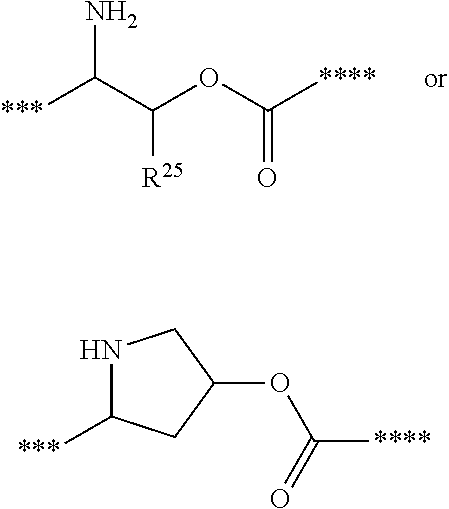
[***]C(C(OC([****])=O)[R25])N.[***]C1NCC(OC([****])=O)C1
